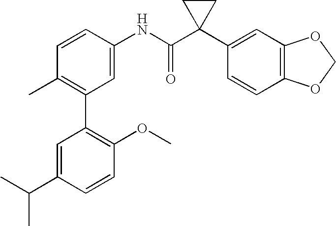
C1=CC(NC(C2(C3=CC4=C(C=C3)OCO4)CC2)=O)=CC(C2=C(OC)C=CC(C(C)C)=C2)=C1C
